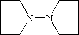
C1=CN(N2C=CC=C2)C=C1
